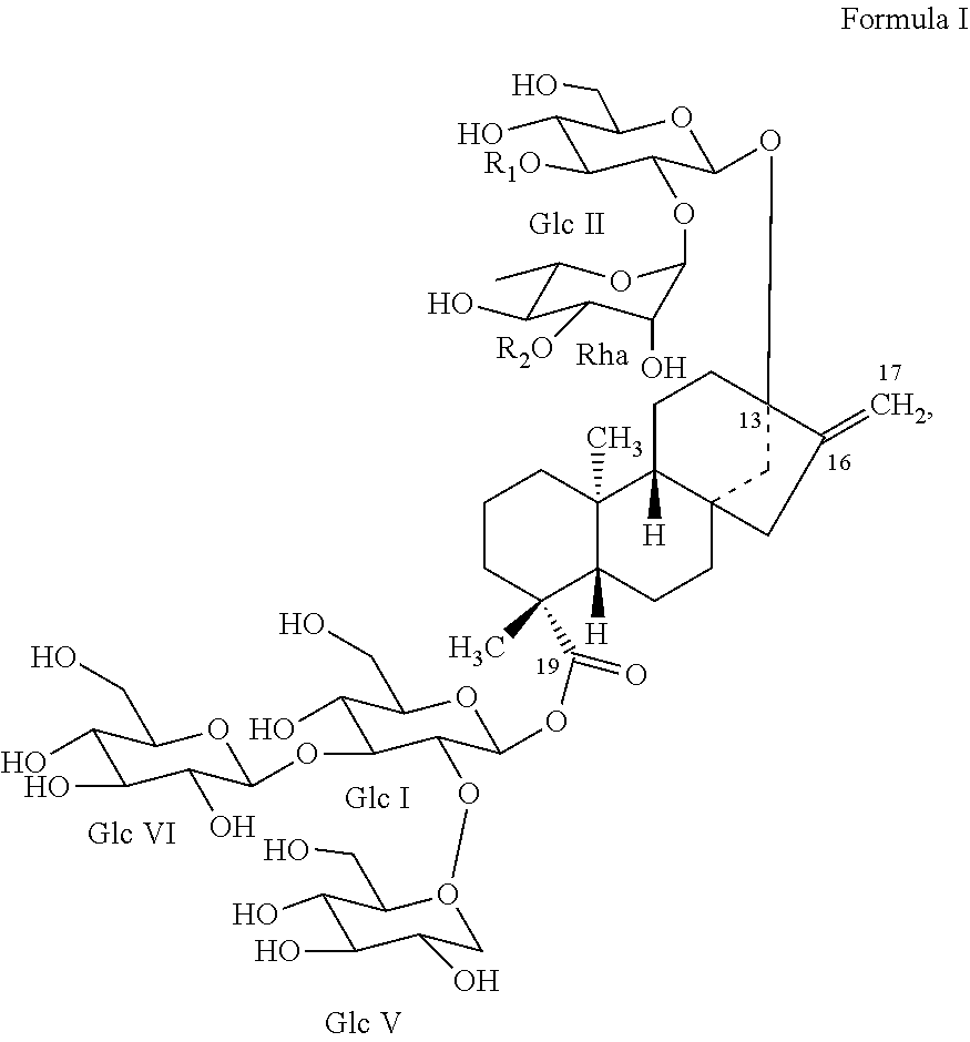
C1(O)C([R1O])C(OC2C(O)C([R2O])C(O)C(C)O2)C(OC23CC4(CCC5([H])C(C)(C4([H])CC2)CCCC5(C)C(OC2C(OO4CC(O)C(O)C(O)C4CO)C(OC4C(O)C(O)C(O)C(CO)O4)C(O)C(CO)O2)=O)CC3=C)OC1CO
